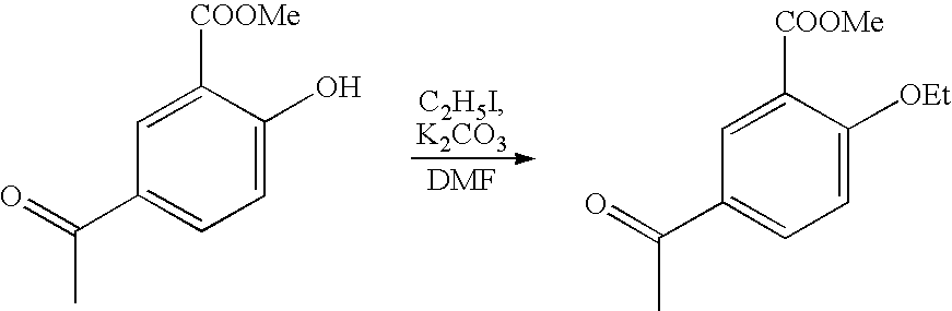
C1(C(=O)C)=CC=C(O)C([COOMe])=C1.C1(C(=O)C)=CC=C([OEt])C([COOMe])=C1
